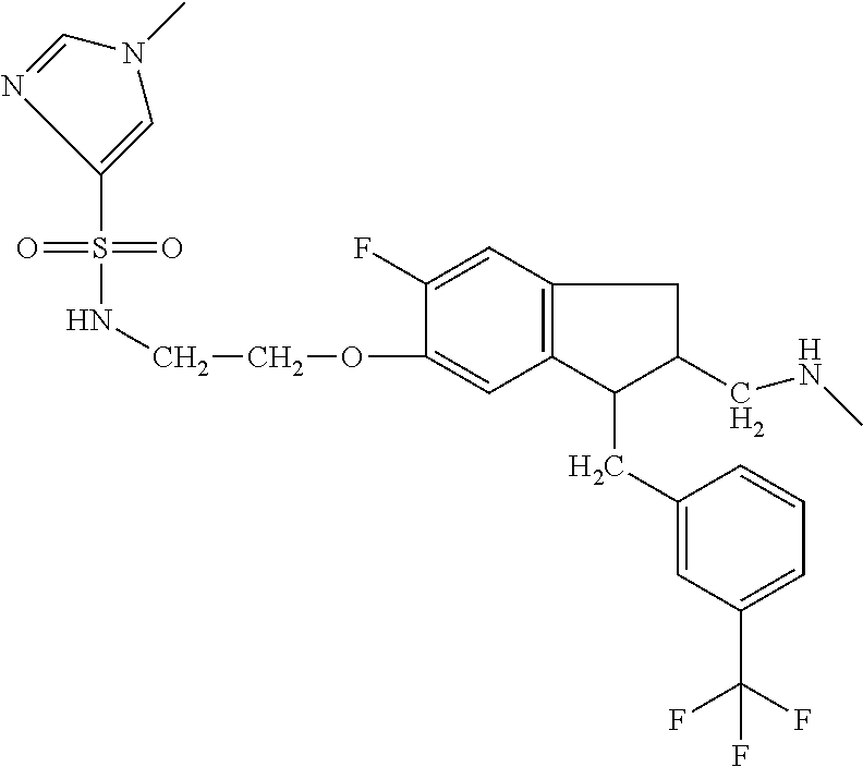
S(=O)(=O)(NCCOC1=CC2=C(C=C1F)CC(CNC)C2CC1=CC(C(F)(F)F)=CC=C1)C1=CN(C)C=N1
